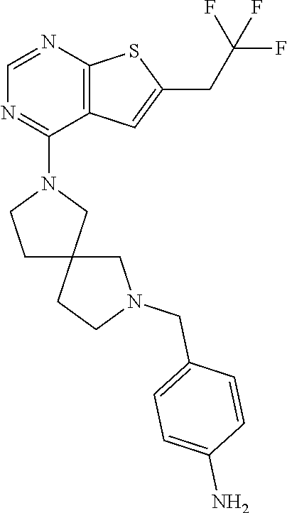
C1=NC2=C(C(N3CCC4(C3)CCN(CC3=CC=C(N)C=C3)C4)=N1)C=C(CC(F)(F)F)S2
